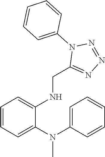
C1=CC=C(N(C2=CC=CC=C2)C)C(NCC2=NN=NN2C2=CC=CC=C2)=C1
